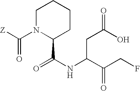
C1N(C([Z])=O)C(C(NC(C(CF)=O)CC(=O)O)=O)CCC1
